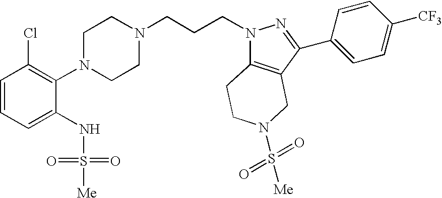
C1=CC=C(NS([Me])(=O)=O)C(N2CCN(CCCN3C4=C(C(C5=CC=C([CF3])C=C5)=N3)CN(S(=O)(=O)[Me])CC4)CC2)=C1Cl
